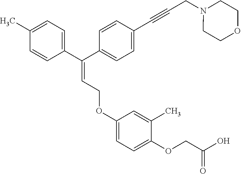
CC1=CC=C(C(C2=CC=C(C#CCN3CCOCC3)C=C2)=CCOC2=CC=C(OCC(O)=O)C(C)=C2)C=C1
